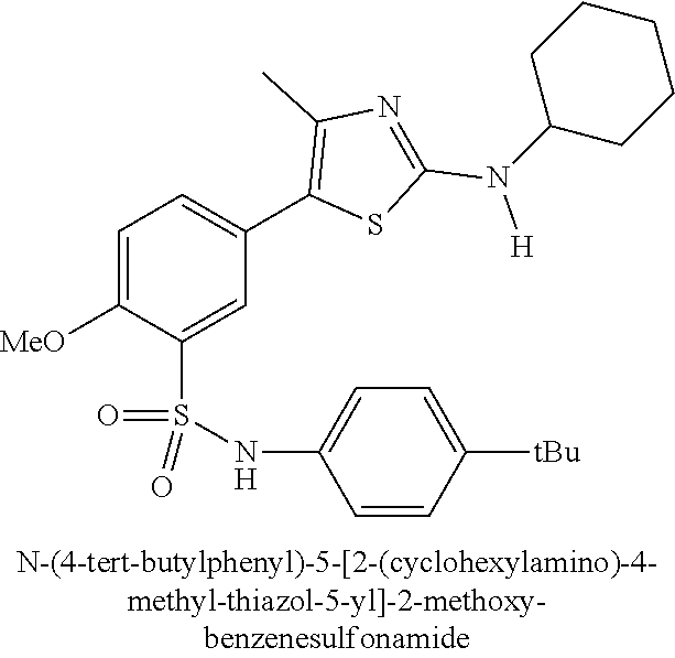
C1=C([MeO])C(S(NC2=CC=C([tBu])C=C2)(=O)=O)=CC(C2=C(C)N=C(N([H])C3CCCCC3)S2)=C1
